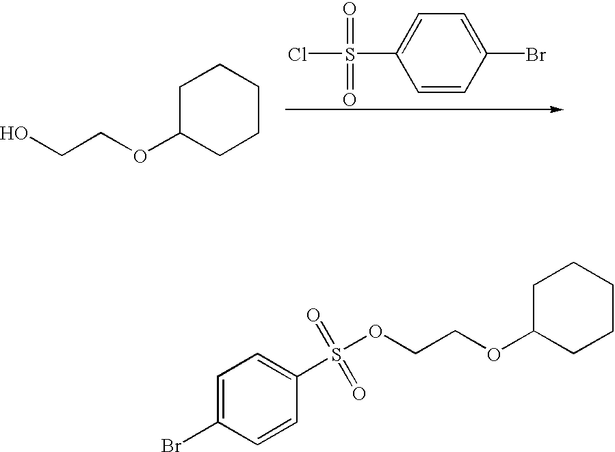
C1C(OCCO)CCCC1.S(C1=CC=C(Br)C=C1)(Cl)(=O)=O.C1=C(Br)C=CC(S(OCCOC2CCCCC2)(=O)=O)=C1
